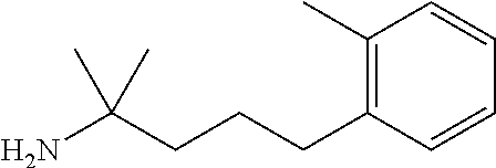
C1=CC(CCCC(N)(C)C)=C(C)C=C1
